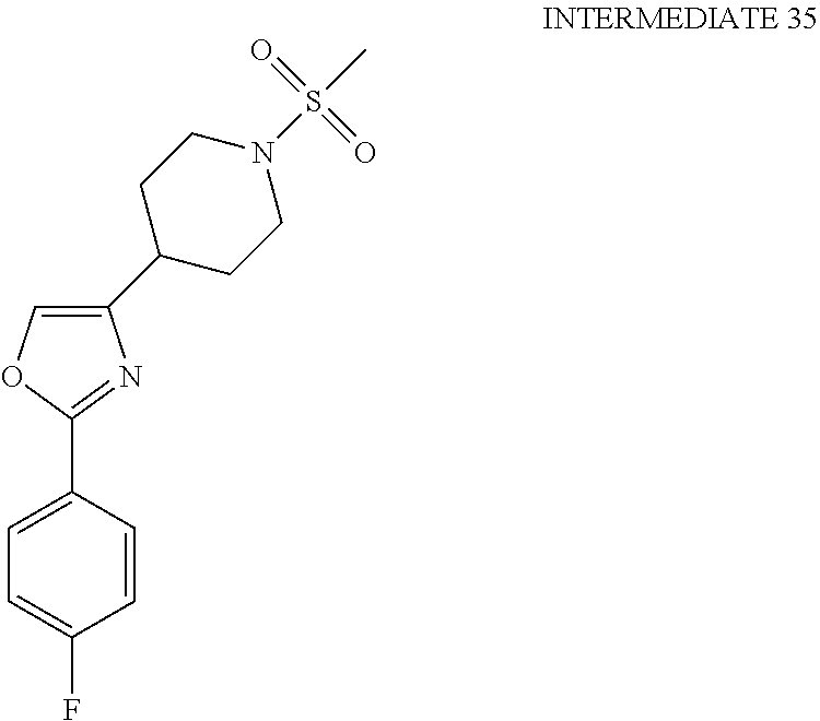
C1=CC(C2=NC(C3CCN(S(C)(=O)=O)CC3)=CO2)=CC=C1F
